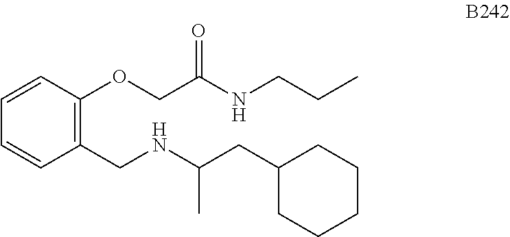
C1=CC(OCC(NCCC)=O)=C(CNC(CC2CCCCC2)C)C=C1
